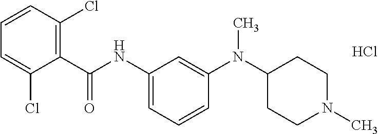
C1(C(NC2=CC=CC(N(C3CCN(C)CC3)C)=C2)=O)=C(Cl)C=CC=C1Cl.Cl
